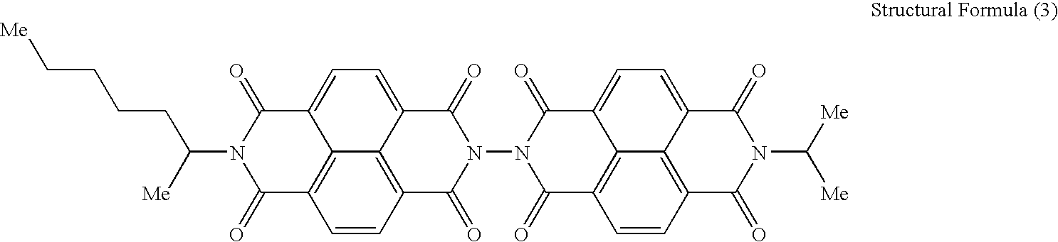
[Me]CCCCC(N1C(=O)C2=C3C(=CC=C4C3=C(C=C2)C(=O)N(N2C(=O)C3=CC=C5C(=O)N(C([Me])[Me])C(=O)C6=C5C3=C(C=C6)C2=O)C4=O)C1=O)[Me]
